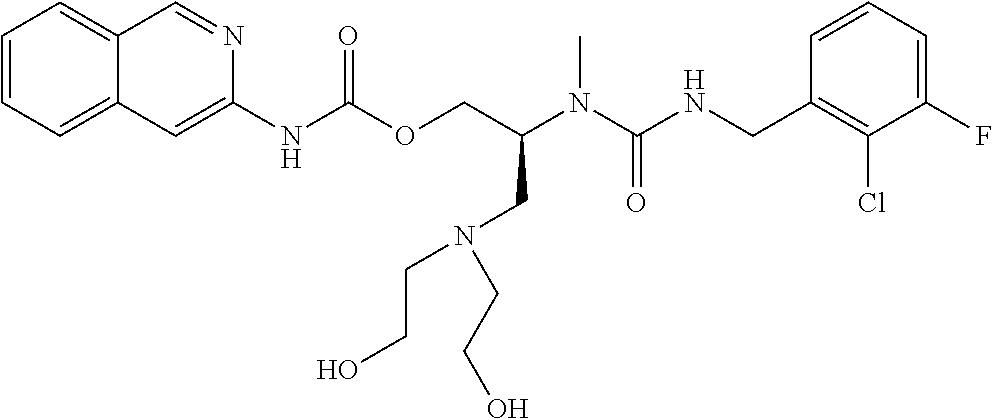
C1=CC(CNC(N(C)C(COC(NC2=CC3=CC=CC=C3C=N2)=O)CN(CCO)CCO)=O)=C(Cl)C(F)=C1
